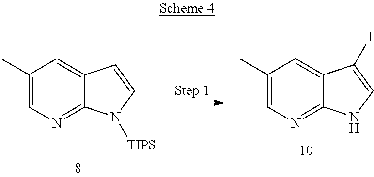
C12=CC(C)=CN=C1N([TIPS])C=C2.C12=CC(C)=CN=C1NC=C2I
